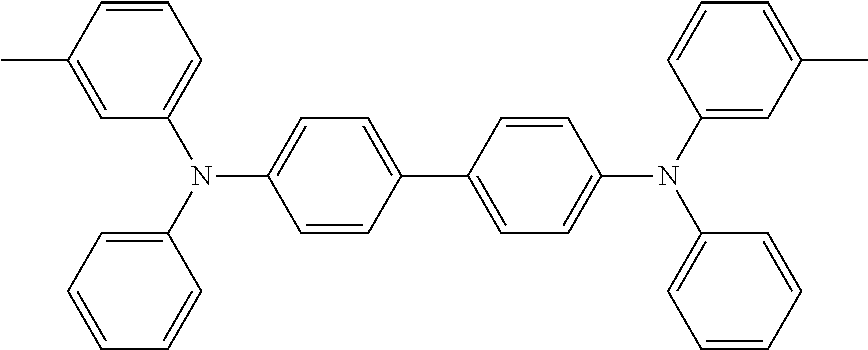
C1(C2=CC=C(N(C3=CC=CC=C3)C3=CC(C)=CC=C3)C=C2)=CC=C(N(C2=CC=CC=C2)C2=CC=CC(C)=C2)C=C1
